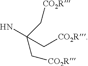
NC(C[CO2R])(C[CO2R])C[CO2R]
